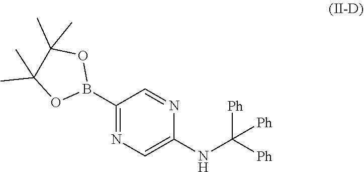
B1(C2=NC=C(NC([Ph])([Ph])[Ph])N=C2)OC(C)(C)C(C)(C)O1
